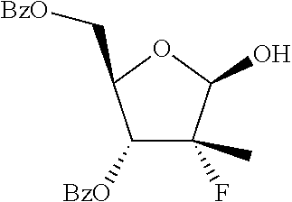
[BzO]CC1C([BzO])C(F)(C)C(O)O1
